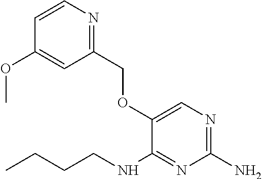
C1(N)=NC=C(OCC2=NC=CC(OC)=C2)C(NCCCC)=N1
